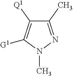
C1(C)=NN(C)C([G1])=C1[Q1]
